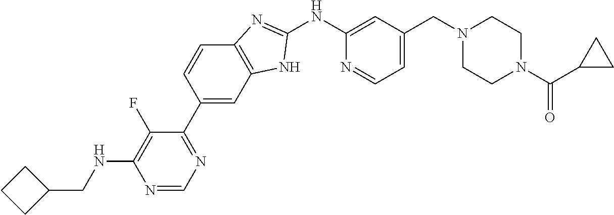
C1=CC(C2=NC=NC(NCC3CCC3)=C2F)=CC2=C1N=C(NC1=CC(CN3CCN(C(C4CC4)=O)CC3)=CC=N1)N2
